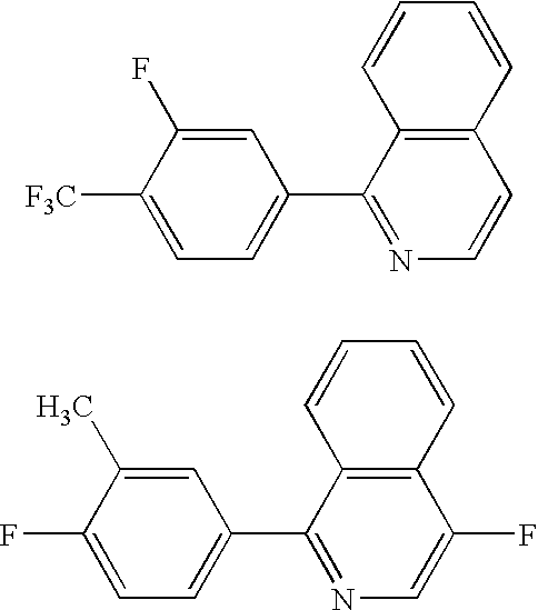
C1=C(F)C([F3C])=CC=C1C1=NC=CC2=C1C=CC=C2.C1=C(C)C(F)=CC=C1C1=NC=C(F)C2=C1C=CC=C2
